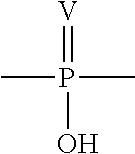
CP(C)(=[V])O
